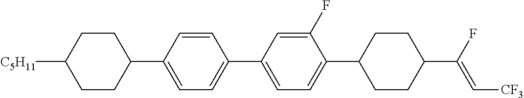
C1CC(C2=CC=C(C3=CC=C(C4CCC(C(F)=C[CF3])CC4)C(F)=C3)C=C2)CCC1[C5H11]
